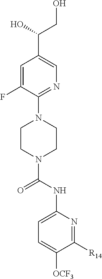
C1=C(F)C(N2CCN(C(NC3=CC=C([OCF3])C([R14])=N3)=O)CC2)=NC=C1C(O)CO
